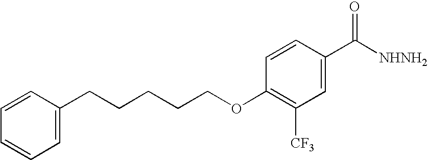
C1=C(C([NHNH2])=O)C=CC(OCCCCCC2=CC=CC=C2)=C1[CF3]
